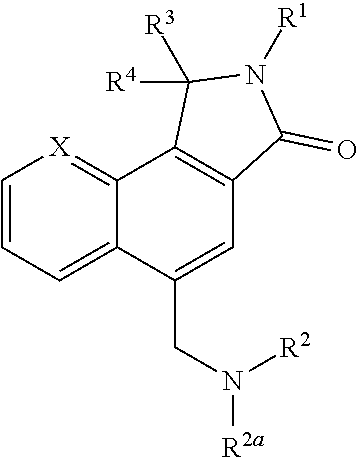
C1=CC=C2C(=[X]1)C1=C(C=C2CN([R2a])[R2])C(=O)N([R1])C1([R3])[R4]
